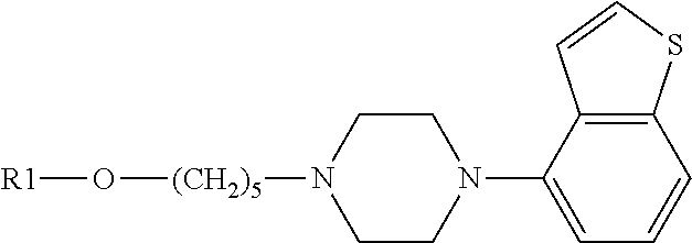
[R1]O[(CH2)5]N1CCN(C2=CC=CC3=C2C=CS3)CC1
